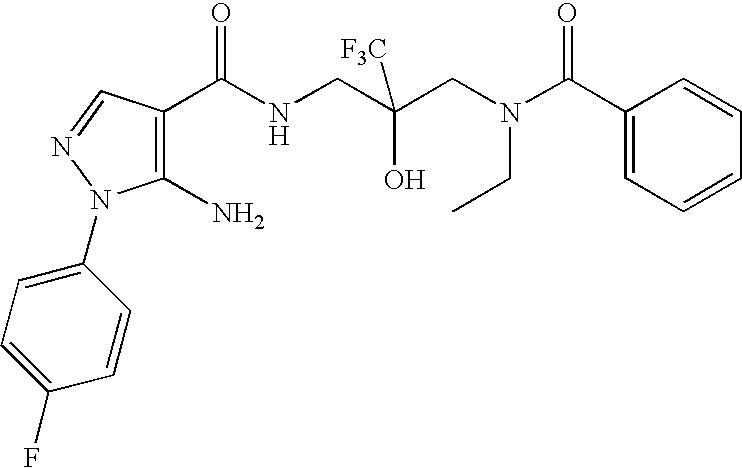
C1(C(NCC(CN(C(C2=CC=CC=C2)=O)CC)(O)[F3C])=O)=C(N)N(C2=CC=C(F)C=C2)N=C1
